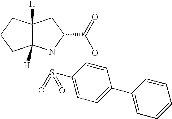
C1=CC(C2=CC=C(S(=O)(=O)N3C(C(=O)O)CC4([H])C3([H])CCC4)C=C2)=CC=C1
